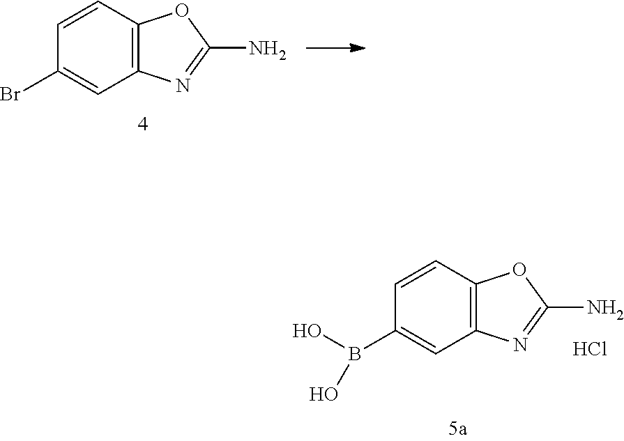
C1=CC2=C(C=C1Br)N=C(N)O2.C1=CC2=C(C=C1B(O)O)N=C(N)O2.Cl
